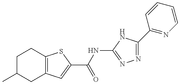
C1C(C)CC2=C(C1)SC(C(NC1=NN=C(C3=NC=CC=C3)N1)=O)=C2
